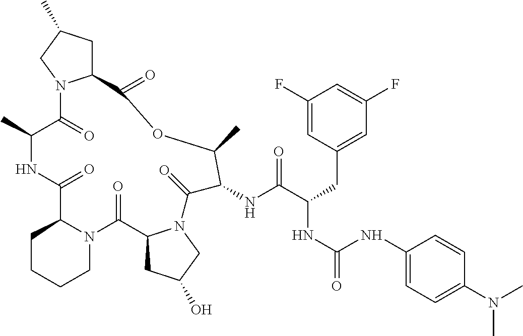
C1CCCN2C1C(=O)NC(C)C(=O)N1C(CC(C)C1)C(=O)OC(C)C(NC(C(CC1=CC(F)=CC(F)=C1)NC(=O)NC1=CC=C(N(C)C)C=C1)=O)C(=O)N1C(C2=O)CC(O)C1
